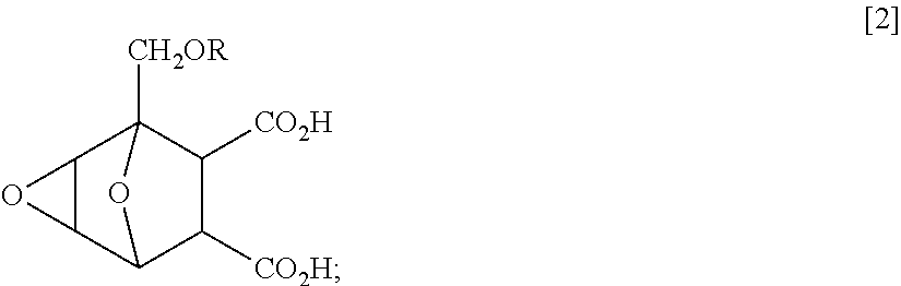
C12C(C3C([CO2H])C([CO2H])C1([CH2OR])O3)O2
